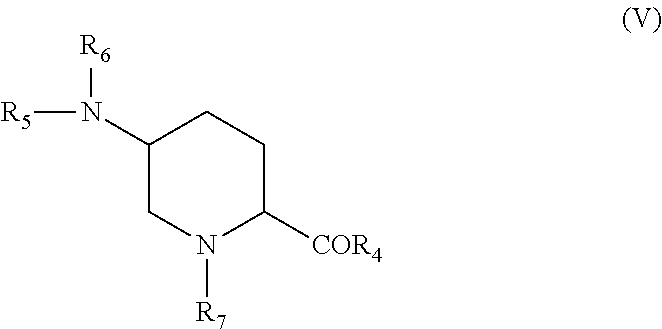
C1(N([R6])[R5])CN([R7])C([COR4])CC1
